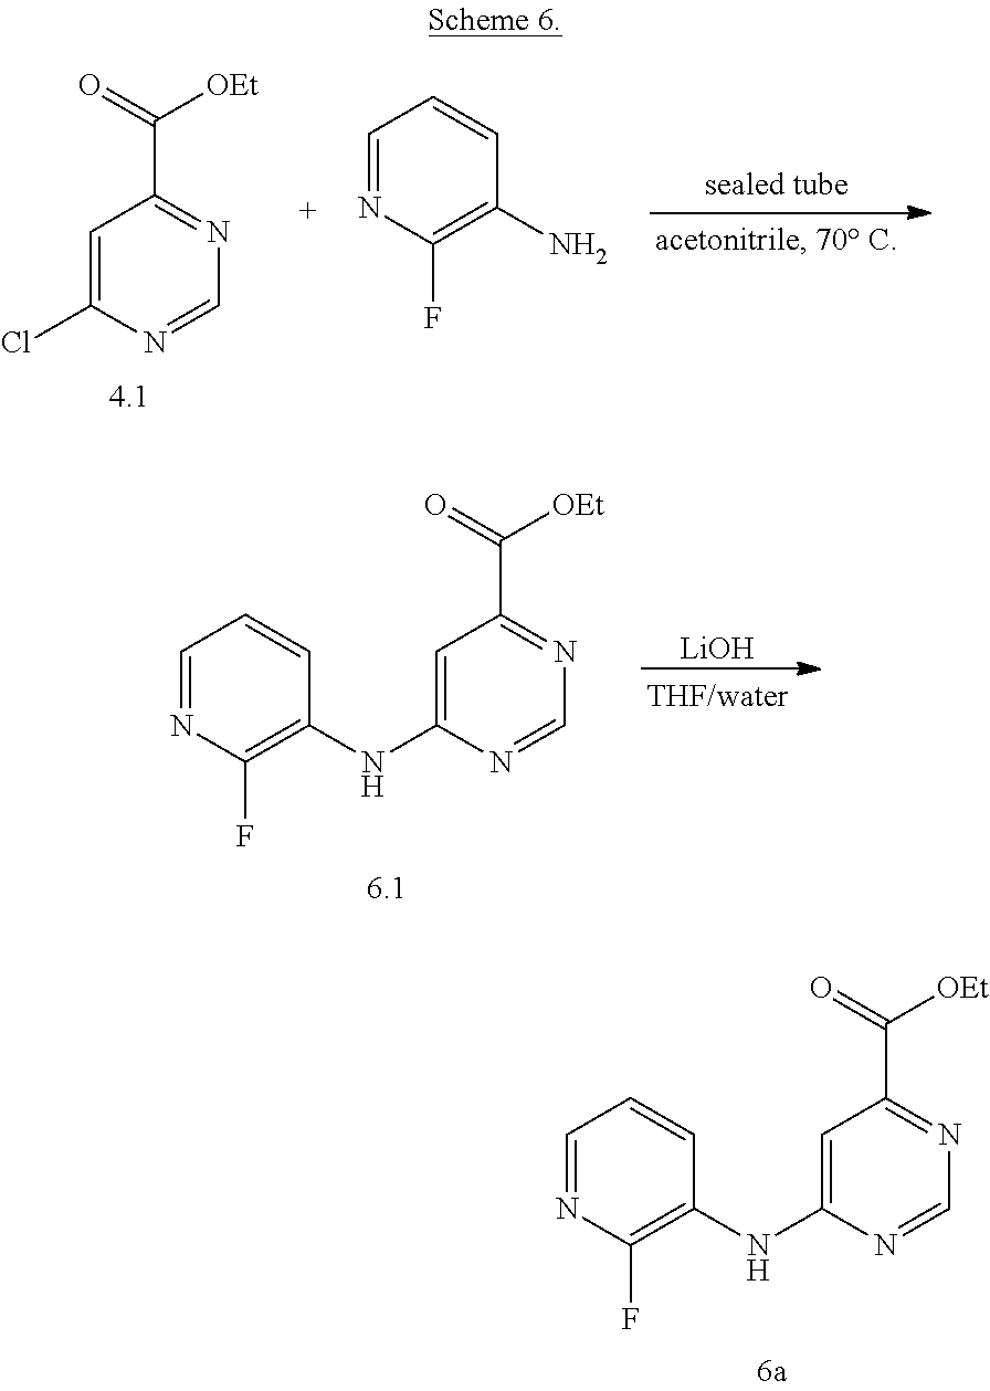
C1=C(Cl)N=CN=C1C(=O)[OEt].N1=CC=CC(N)=C1F.[LiOH].C1=C(NC2=C(F)N=CC=C2)N=CN=C1C(=O)[OEt].C1=C(NC2=C(F)N=CC=C2)N=CN=C1C(=O)[OEt]
